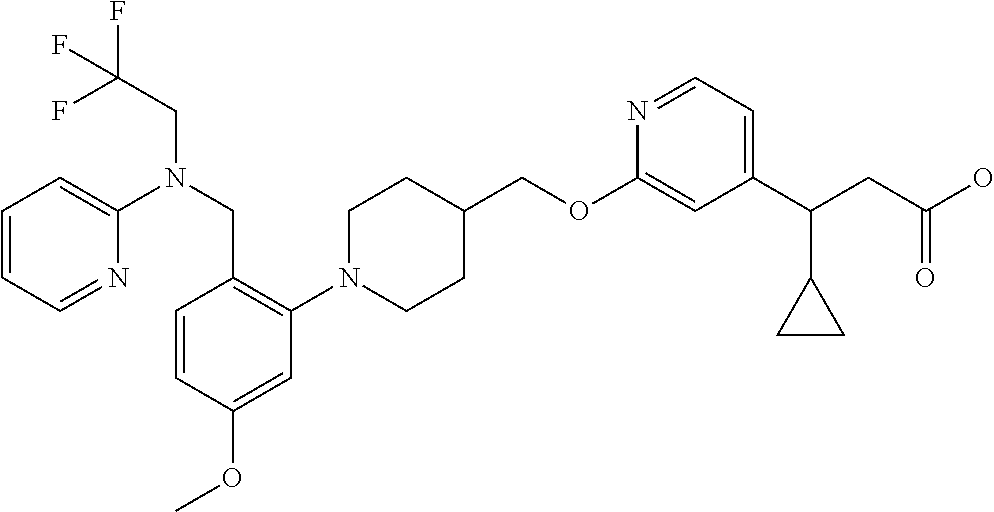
C1(OCC2CCN(C3=C(CN(CC(F)(F)F)C4=CC=CC=N4)C=CC(OC)=C3)CC2)=CC(C(CC(O)=O)C2CC2)=CC=N1
